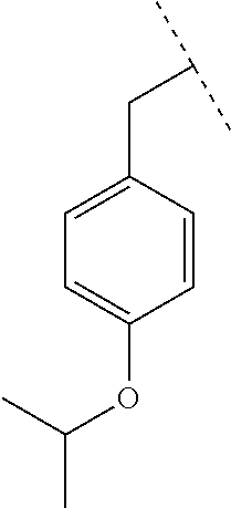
C1=CC(CC(C)C)=CC=C1OC(C)C
